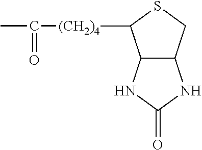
C12C(CSC1[(CH2)4]C(C)=O)NC(=O)N2
